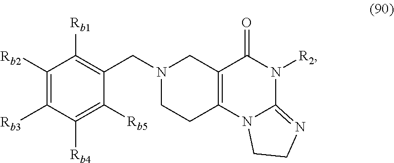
N1(CC2=C([Rb1])C([Rb2])=C([Rb3])C([Rb4])=C2[Rb5])CCC2=C(C1)C(=O)N([R2])C1=NCCN21
